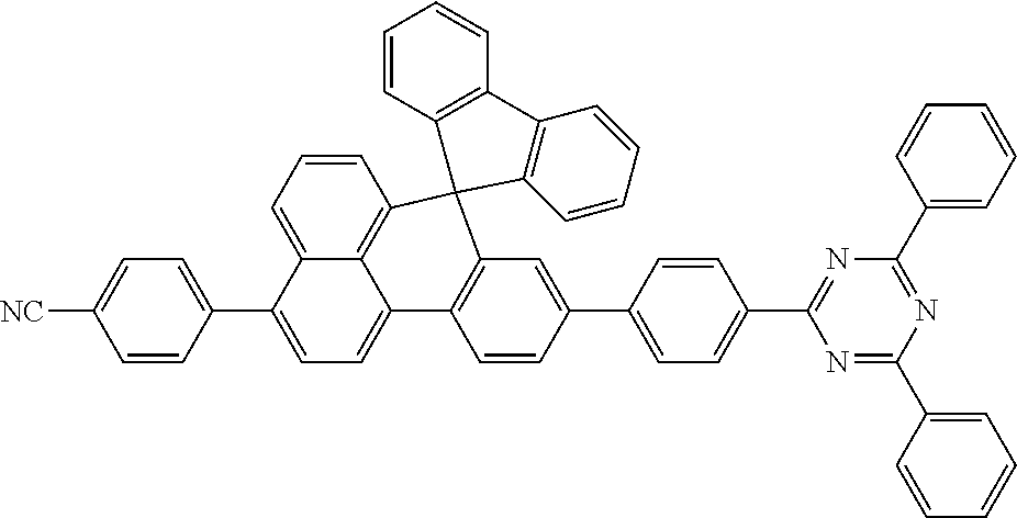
C1=CC=C2C3=C1C1(C4=C(C3=CC=C2C2=CC=C([NC])C=C2)C=CC(C2=CC=C(C3=NC(C5=CC=CC=C5)=NC(C5=CC=CC=C5)=N3)C=C2)=C4)C2=C(C=CC=C2)C2=C1C=CC=C2
